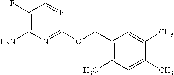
C1(COC2=NC(N)=C(F)C=N2)=C(C)C=C(C)C(C)=C1
